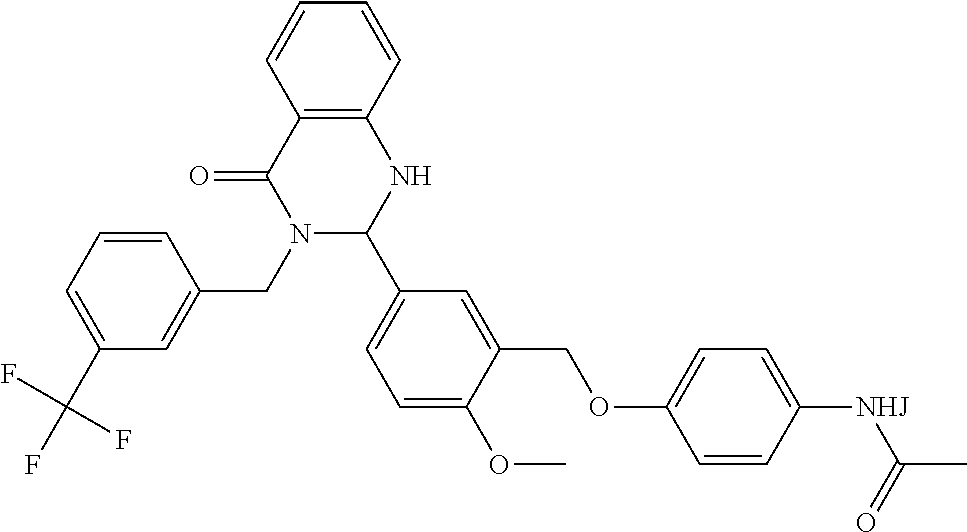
C12=C(C=CC=C1)NC(C1=CC=C(OC)C(COC3=CC=C([NHJ]C(=O)C)C=C3)=C1)N(CC1=CC(C(F)(F)F)=CC=C1)C2=O
